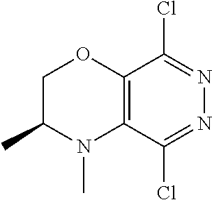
C1C(C)N(C)C2=C(O1)C(Cl)=NN=C2Cl
